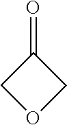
O=C1COC1
